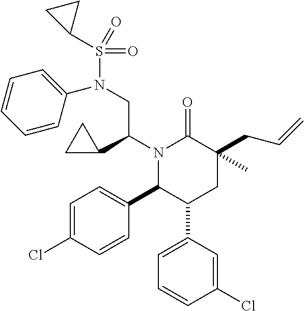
N1(C(C2CC2)CN(S(C2CC2)(=O)=O)C2=CC=CC=C2)C(C2=CC=C(Cl)C=C2)C(C2=CC=CC(Cl)=C2)CC(CC=C)(C)C1=O
